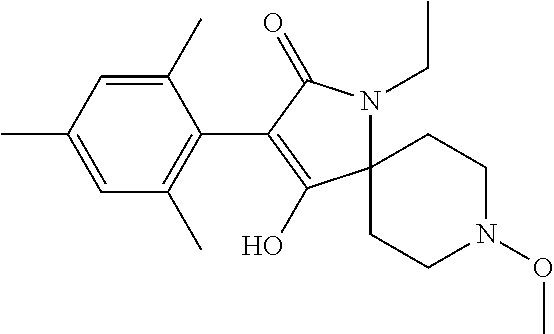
C12(N(CC)C(=O)C(C3=C(C)C=C(C)C=C3C)=C1O)CCN(OC)CC2
